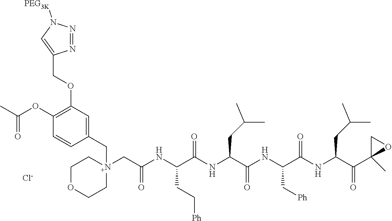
[Cl-].C(OC1=C(OC(C)=O)C=CC(C[N+]2(CC(NC(C(NC(C(NC(C(NC(C(C3(C)OC3)=O)CC(C)C)=O)C[Ph])=O)CC(C)C)=O)CC[Ph])=O)CCOCC2)=C1)C1=CN([PEG3K])N=N1
